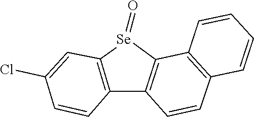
C12=C(C=CC3=C1[Se](=O)C1=C3C=CC(Cl)=C1)C=CC=C2
